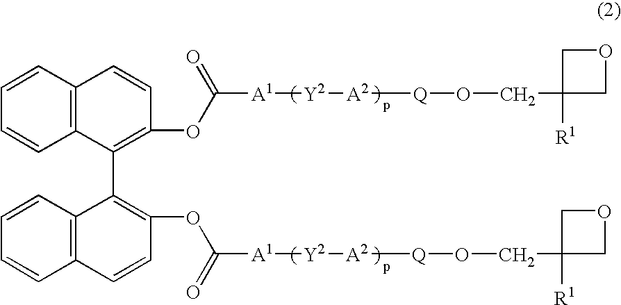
C12=C(C=CC=C1)C=CC(OC([A1][Y2][A2][Q]OCC1([R1])COC1)=O)=C2C1=C(OC(=O)[A1][Y2][A2][Q]OCC2([R1])COC2)C=CC2=C1C=CC=C2
